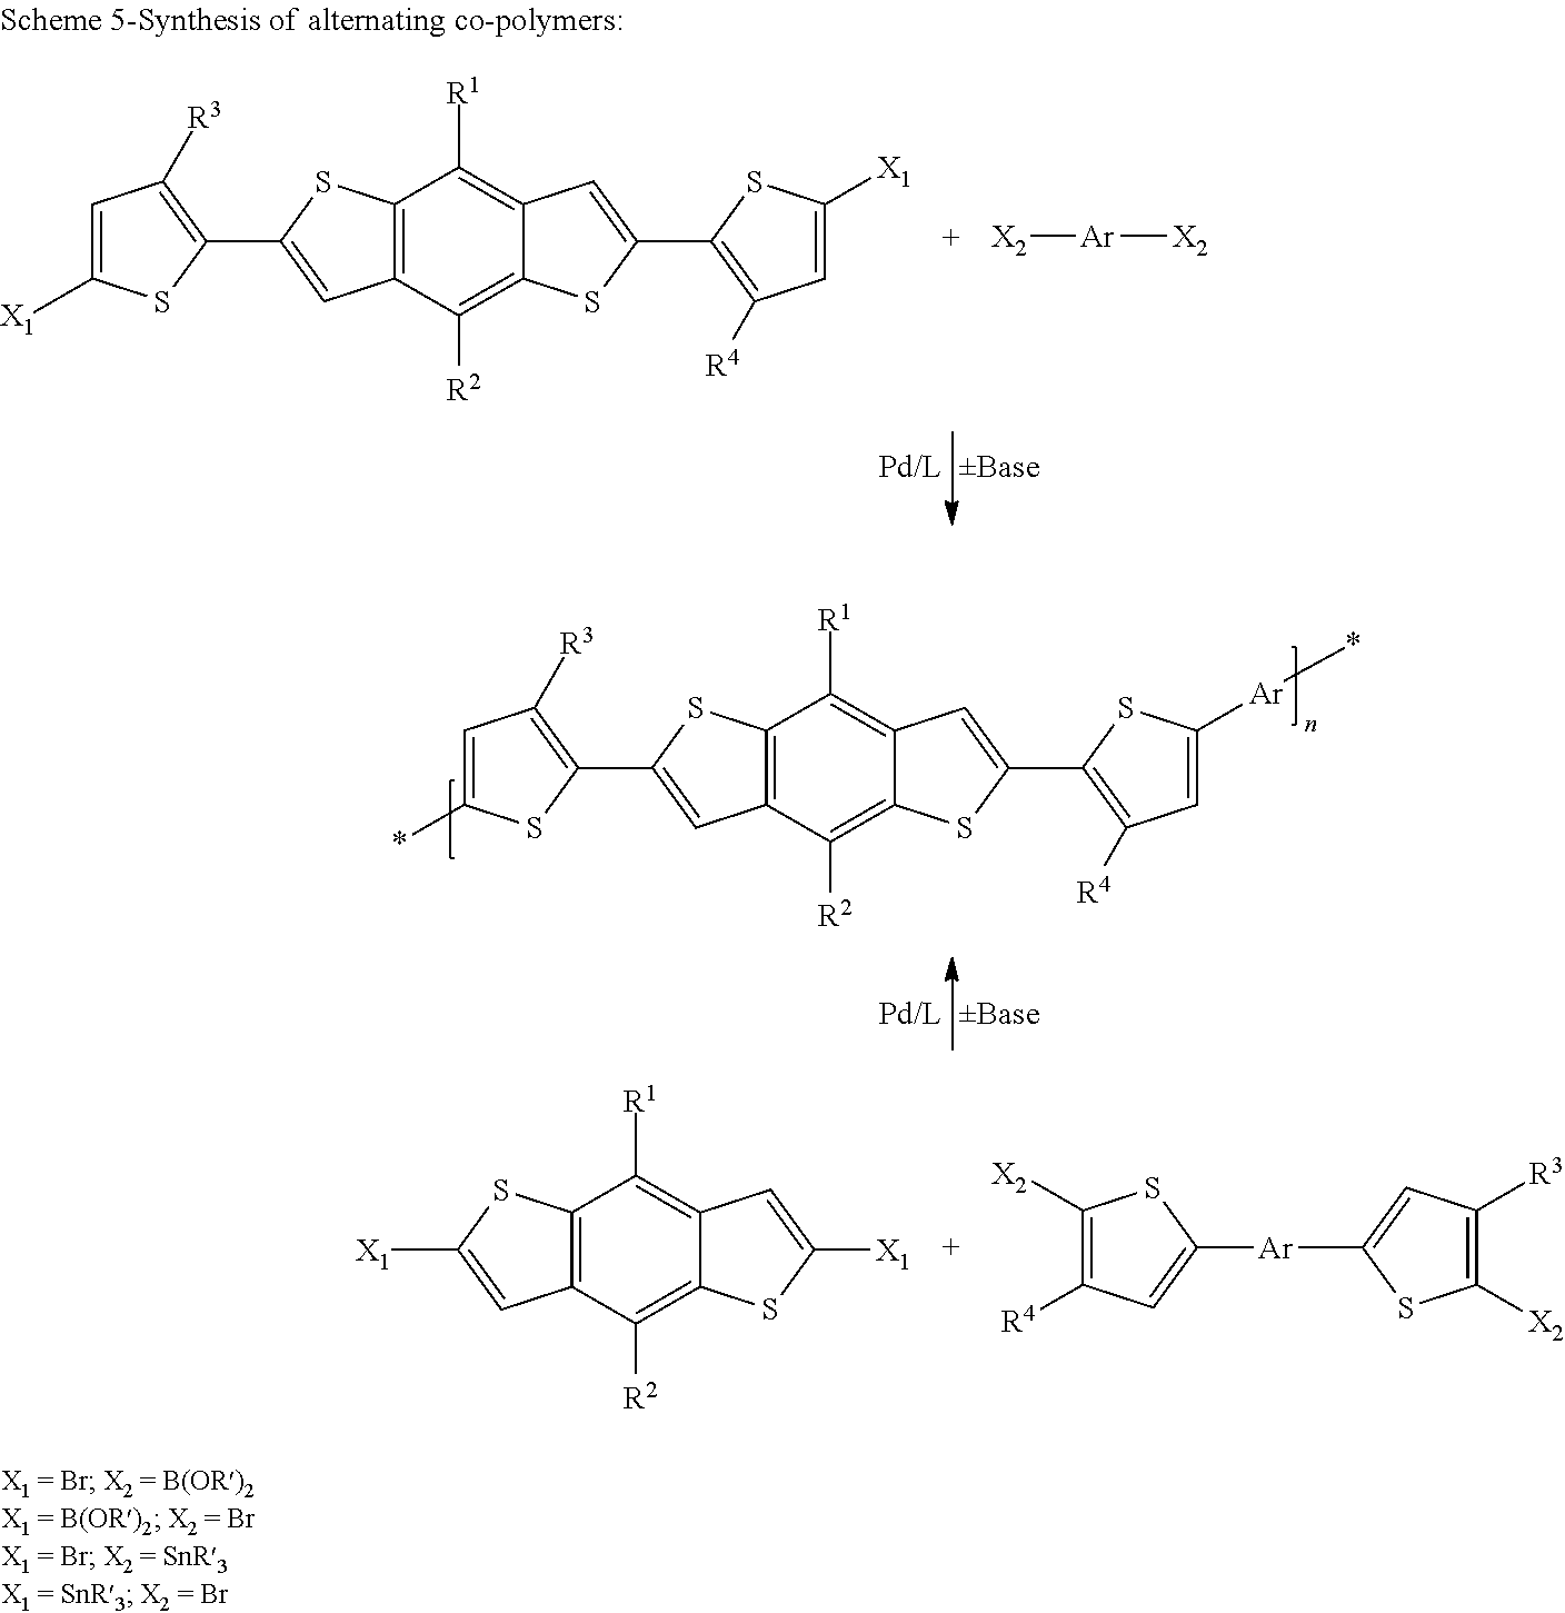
C12=C(C([R2])=C3C(=C1[R1])C=C(C1=C([R4])C=C([Ar]*)S1)S3)C=C(C1=C([R3])C=C(*)S1)S2.C12=C(C([R2])=C3C(=C1[R1])C=C([X1])S3)C=C([X1])S2.C1([R3])=C([X2])SC([Ar]C2=CC([R4])=C([X2])S2)=C1.C12=C(C([R2])=C3C(=C1[R1])C=C(C1=C([R4])C=C([X1])S1)S3)C=C(C1=C([R3])C=C([X1])S1)S2.[X2][Ar][X2]
